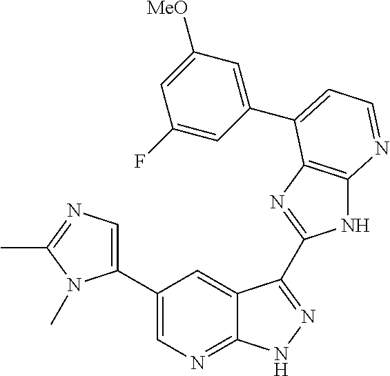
C1(C2=CN=C(C)N2C)=CN=C2C(=C1)C(C1=NC3=C(N1)N=CC=C3C1=CC([MeO])=CC(F)=C1)=NN2
